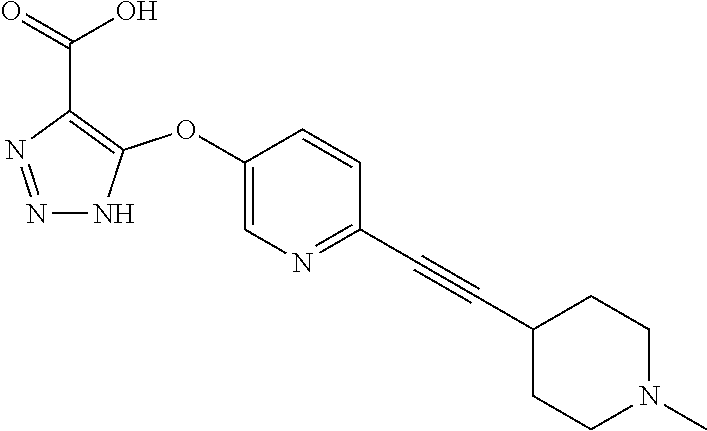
C1(OC2=C(C(=O)O)N=NN2)=CN=C(C#CC2CCN(C)CC2)C=C1
